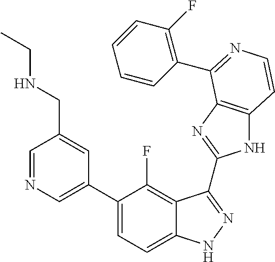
C1=C(C2=CC=C3C(=C2F)C(C2=NC4=C(N2)C=CN=C4C2=C(F)C=CC=C2)=NN3)C=C(CNCC)C=N1
